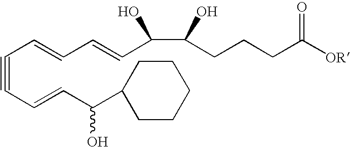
C(#CC=CC(C1CCCCC1)O)C=CC=CC(C(CCCC([OR])=O)O)O
